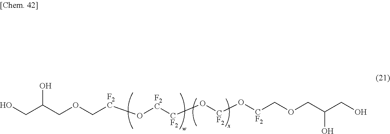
OCC(COC[F2C]O[F2C][CF2]O[CF2]O[CF2]COCC(CO)O)O
